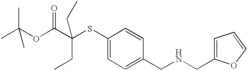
CC(OC(C(SC1=CC=C(CNCC2=CC=CO2)C=C1)(CC)CC)=O)(C)C
